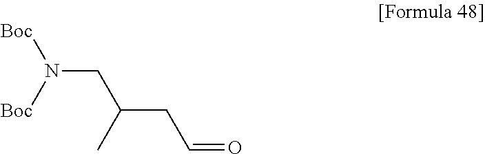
N(CC(CC=O)C)([Boc])[Boc]
